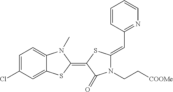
C1=C(Cl)C=C2C(=C1)N(C)C(=C1SC(=CC3=NC=CC=C3)N(CC[COOMe])C1=O)S2
